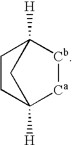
C1CC2([H])[Ca][Cb]C1([H])C2
